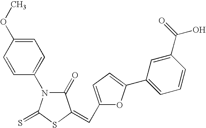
C1=CC(OC)=CC=C1N1C(=O)C(=CC2=CC=C(C3=CC=CC(C(=O)O)=C3)O2)SC1=S
